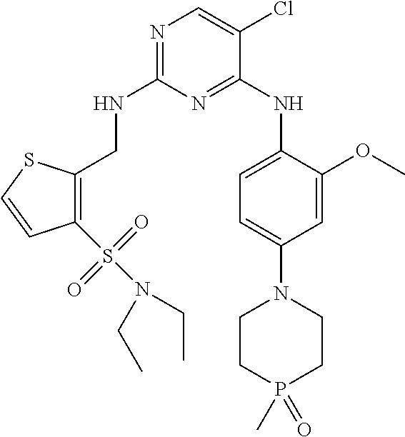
N1=C(NCC2=C(S(N(CC)CC)(=O)=O)C=CS2)N=C(NC2=CC=C(N3CCP(C)(=O)CC3)C=C2OC)C(Cl)=C1
